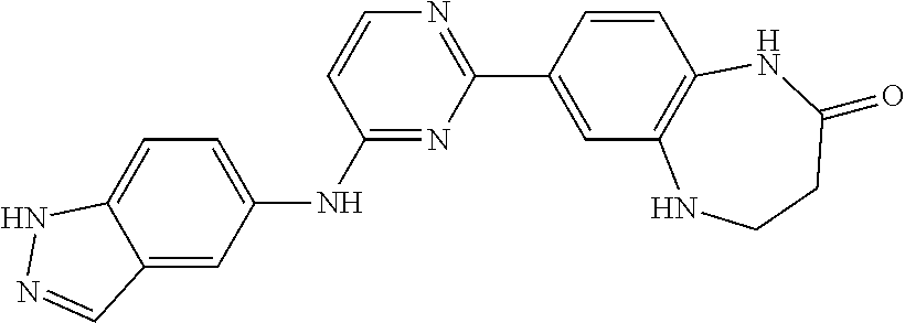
C1(NC2=CC=C3C(=C2)C=NN3)=NC(C2=CC3=C(C=C2)NC(=O)CCN3)=NC=C1
